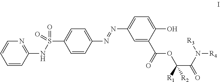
C1=CC=CC(NS(C2=CC=C(N=NC3=CC=C(O)C(C(=O)OC(C(N([R3])[R4])=O)([R2])[R1])=C3)C=C2)(=O)=O)=N1
